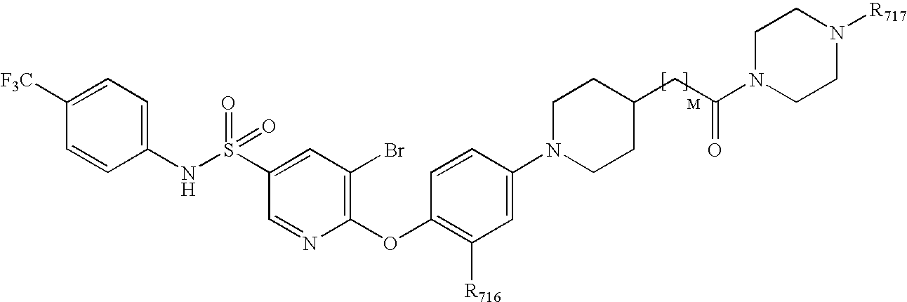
N(S(C1=CC(Br)=C(OC2=C([R716])C=C(N3CCC(CC(N4CCN([R717])CC4)=O)CC3)C=C2)N=C1)(=O)=O)C1=CC=C([F3C])C=C1
